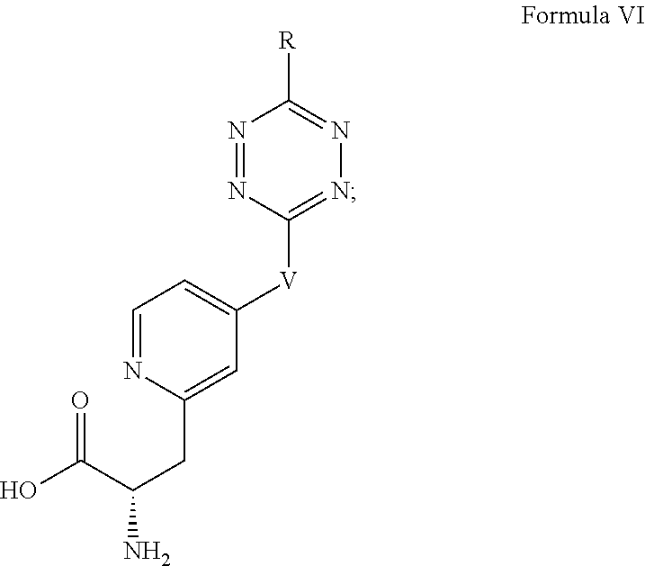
C1=NC(CC(N)C(O)=O)=CC([V]C2=NN=C([R])N=N2)=C1
